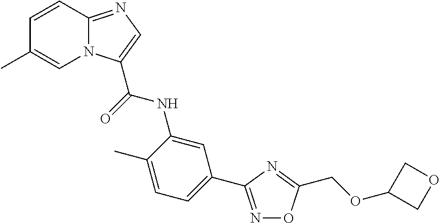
N1=C(C2=CC=C(C)C(NC(=O)C3=CN=C4N3C=C(C)C=C4)=C2)N=C(COC2COC2)O1
